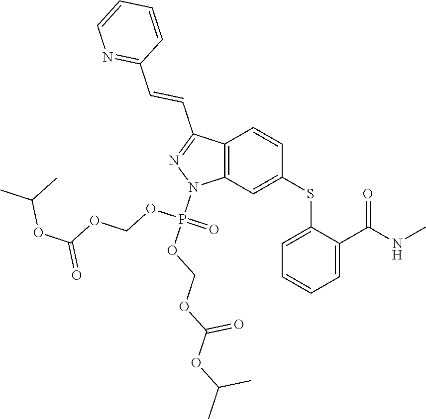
C1(SC2=CC3=C(C=C2)C(C=CC2=NC=CC=C2)=NN3P(OCOC(=O)OC(C)C)(OCOC(OC(C)C)=O)=O)=CC=CC=C1C(NC)=O
